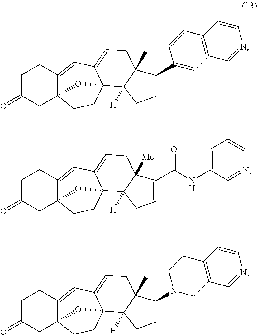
O=C1CC23C(=CC4=CCC5([Me])C([H])(C4(CC2)O3)CC=C5C(NC2=CC=CN=C2)=O)CC1.O=C1CC23C(=CC4=CCC5(C)C([H])(C4(CC2)O3)CCC5C2=CC3=C(C=C2)C=CN=C3)CC1.O=C1CC23C(=CC4=CCC5(C)C([H])(C4(CC2)O3)CCC5N2CC3=C(CC2)C=CN=C3)CC1
